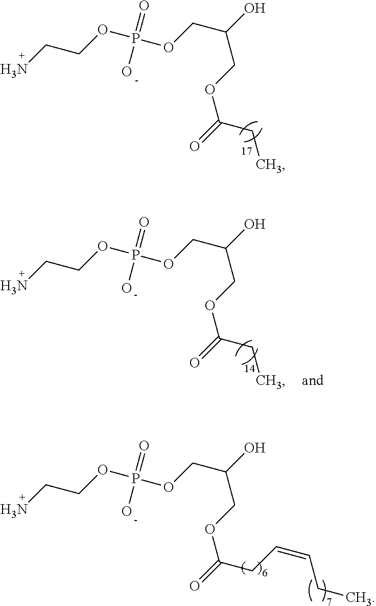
NCCOP(OCC(O)COC(CC)=O)(=O)O.C(OP(OCC(O)COC(CC=CCC)=O)(=O)O)CN.NCCOP(OCC(O)COC(CC)=O)(=O)O
